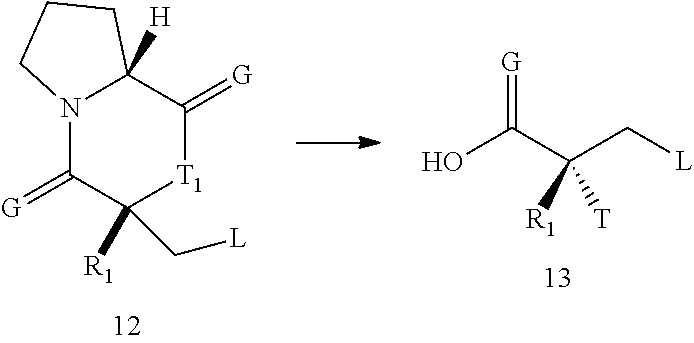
N12C(=[G])C(C[L])([R1])[T1]C(=[G])C1([H])CCC2.[G]=C(O)C([R1])(C[L])[T]
